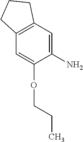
C12=C(C=C(N)C(OCCC)=C1)CCC2
